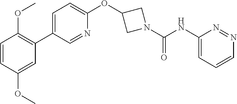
C1=CC(OC)=CC(C2=CC=C(OC3CN(C(NC4=CC=CN=N4)=O)C3)N=C2)=C1OC
